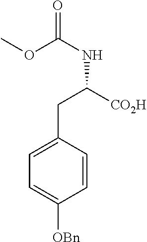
C1(CC(NC(=O)OC)[CO2H])=CC=C([OBn])C=C1
